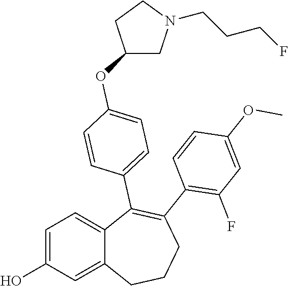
C1=C(O)C=C2C(=C1)C(C1=CC=C(OC3CN(CCCF)CC3)C=C1)=C(C1=C(F)C=C(OC)C=C1)CCC2
